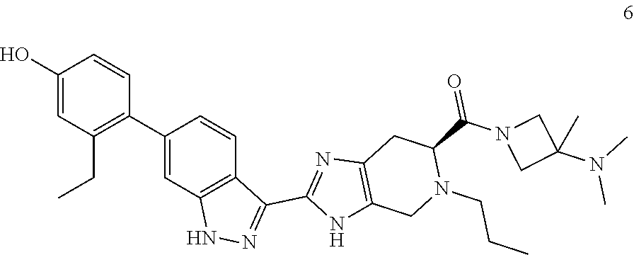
C1(O)=CC(CC)=C(C2=CC3=C(C=C2)C(C2=NC4=C(N2)CN(CCC)C(C(=O)N2CC(N(C)C)(C)C2)C4)=NN3)C=C1
